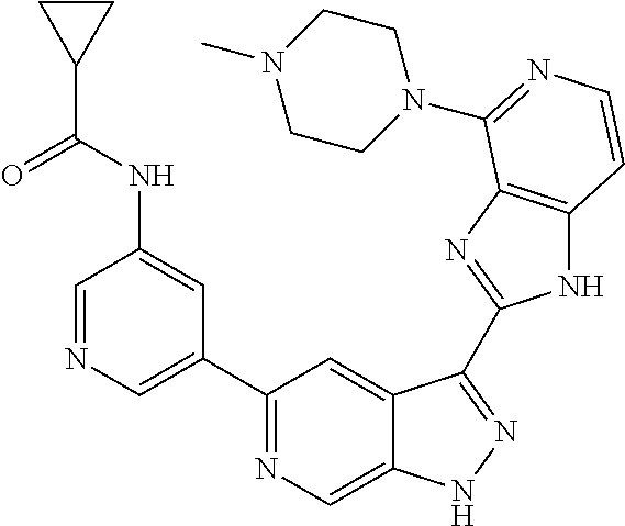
C1=NC=C(C2=NC=C3C(=C2)C(C2=NC4=C(N2)C=CN=C4N2CCN(C)CC2)=NN3)C=C1NC(C1CC1)=O
